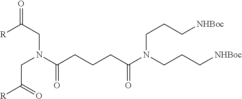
C(N(C(CCCC(N(CCC[NHBoc])CCC[NHBoc])=O)=O)CC(=O)[R])C([R])=O
